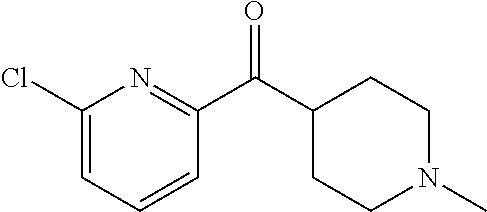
C1(Cl)=CC=CC(C(C2CCN(C)CC2)=O)=N1
